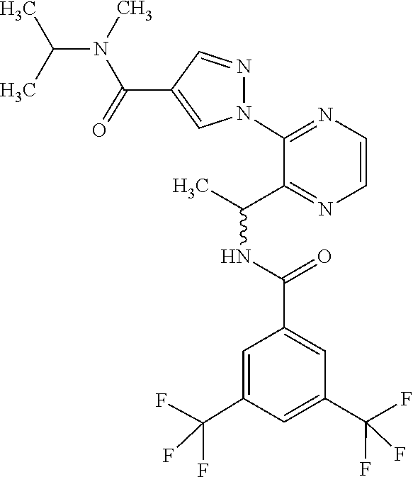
C1=C(C(F)(F)F)C=C(C(=O)NC(C)C2=NC=CN=C2N2N=CC(C(=O)N(C(C)C)C)=C2)C=C1C(F)(F)F
